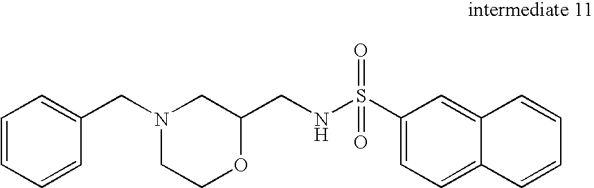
C1N(CC2=CC=CC=C2)CC(CNS(C2=CC=C3C=CC=CC3=C2)(=O)=O)OC1
